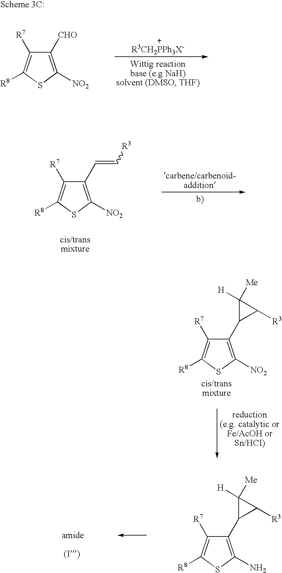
C1(C=C[R3])=C([NO2])SC([R8])=C1[R7].C1([CHO])=C([NO2])SC([R8])=C1[R7].C1(C2C([R3])C2([Me])[H])=C(N)SC([R8])=C1[R7].C1(C2C([R3])C2([Me])[H])=C([NO2])SC([R8])=C1[R7]
